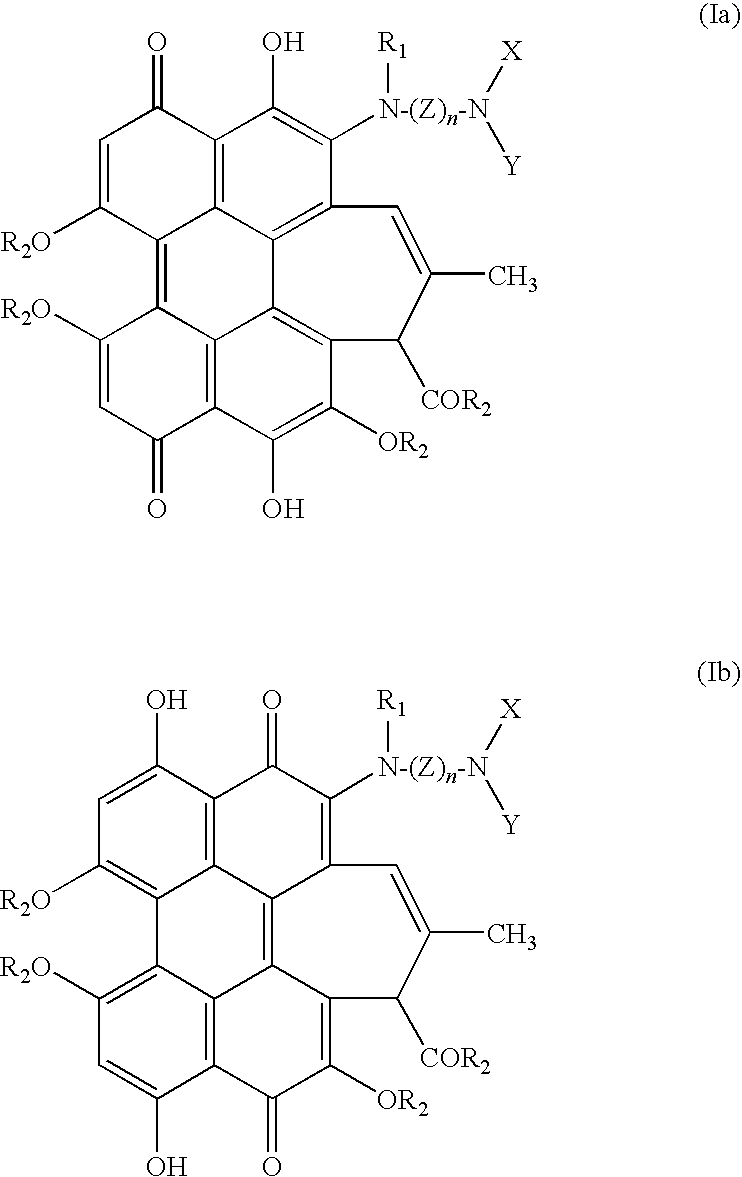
C12=C3C(=O)C=C([R2O])C1=C1C4=C(C(=O)C=C1[R2O])C(O)=C([OR2])C1=C4C2=C(C([N-(Z)n-N]([R1])([X])[Y])=C3O)C=C(C)C1[COR2].C12=C3C(O)=CC([R2O])=C1C1=C([R2O])C=C(O)C4=C1C1=C2C(=C([N-(Z)n-N]([R1])([X])[Y])C3=O)C=C(C)C([COR2])C1=C([OR2])C4=O
